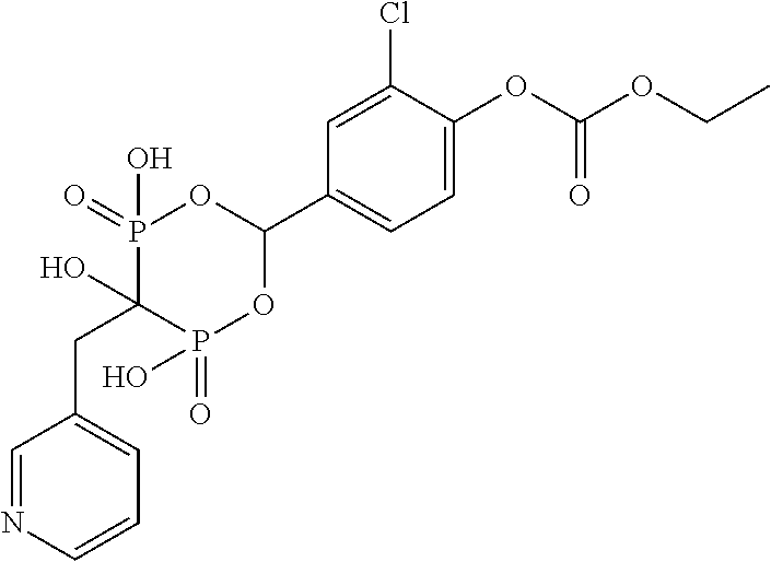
C1=C(OC(OCC)=O)C(Cl)=CC(C2OP(=O)(O)C(O)(CC3=CC=CN=C3)P(=O)(O)O2)=C1
